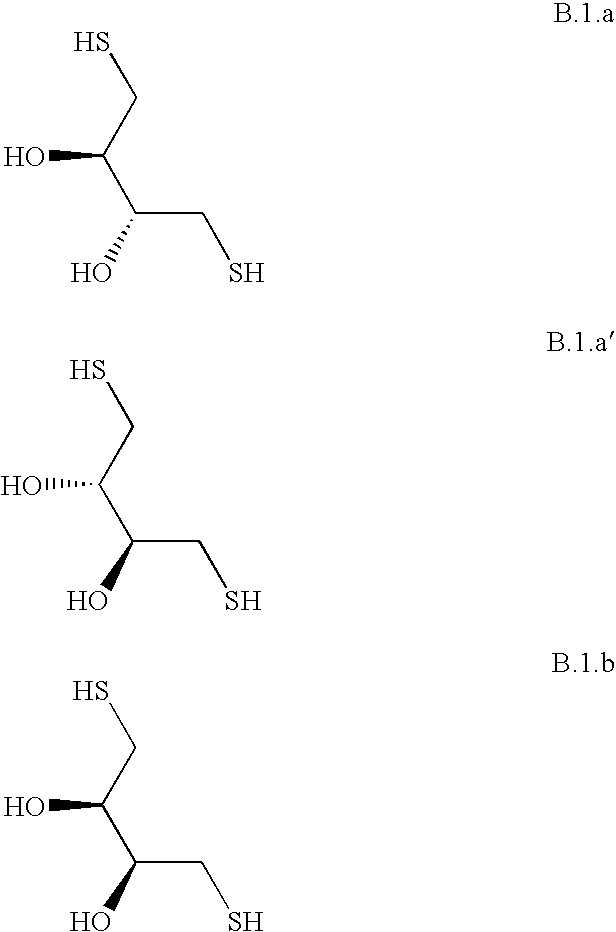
SCC(C(CS)O)O.SCC(C(CS)O)O.SCC(C(CS)O)O
